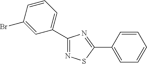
C1(C2=CC=CC(Br)=C2)=NSC(C2=CC=CC=C2)=N1
